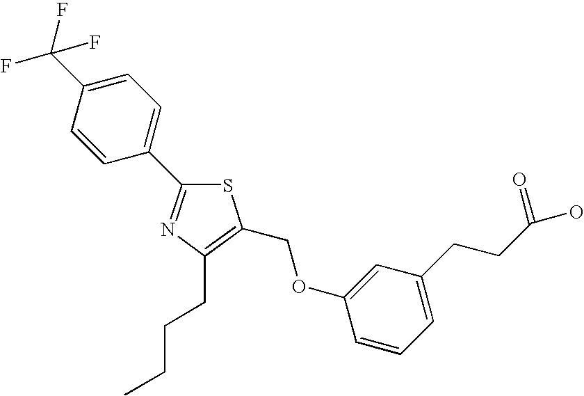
C1=C(C(F)(F)F)C=CC(C2=NC(CCCC)=C(COC3=CC(CCC(O)=O)=CC=C3)S2)=C1
